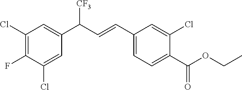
ClC1=C(F)C(Cl)=CC(C(C=CC2=CC=C(C(OCC)=O)C(Cl)=C2)[CF3])=C1
